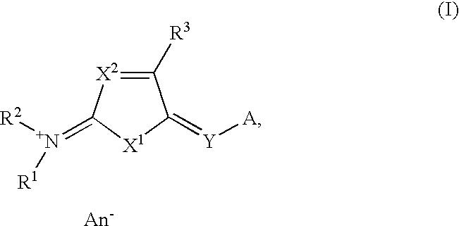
C1([R3])=[X2]C(=[N+]([R2])[R1])[X1]C1=[Y][A].[An-]
